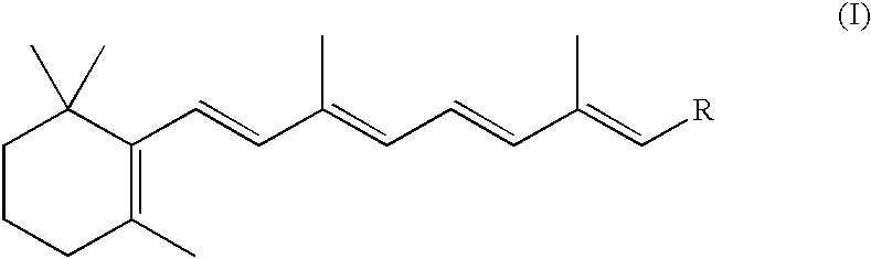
C1CCC(C)=C(C=CC(=CC=CC(=C[R])C)C)C1(C)C
